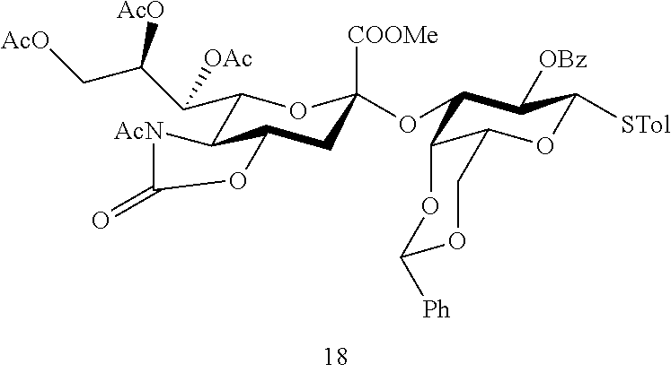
C1(C(C(C[AcO])[AcO])[OAc])C2C(CC([COOMe])(OC3C4C(OC([STol])C3[OBz])COC([Ph])O4)O1)OC(=O)[AcN]2
